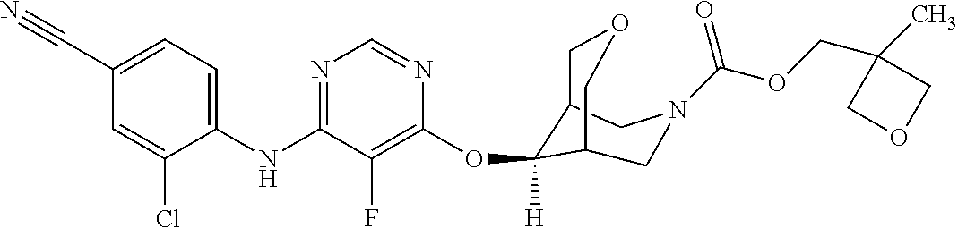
C1(NC2=NC=NC(OC3([H])C4COCC3CN(C(OCC3(C)COC3)=O)C4)=C2F)=CC=C(C#N)C=C1Cl
